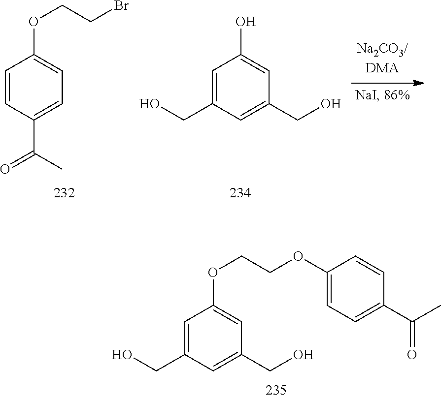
C1=C(CO)C=C(CO)C=C1O.C1=CC(C(=O)C)=CC=C1OCCBr.C1=C(CO)C=C(CO)C=C1OCCOC1=CC=C(C(=O)C)C=C1
